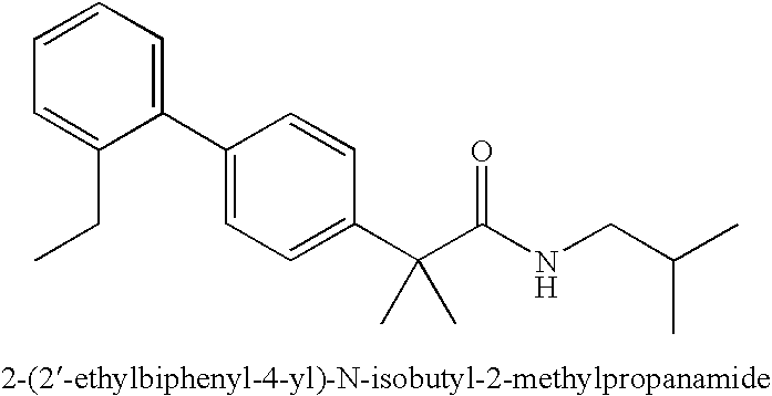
C1(C2=CC=C(C(C(NCC(C)C)=O)(C)C)C=C2)=CC=CC=C1CC
